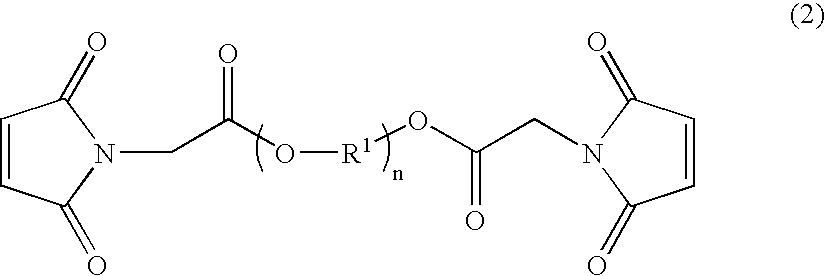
C1=CC(=O)N(CC(O[R1]OC(CN2C(=O)C=CC2=O)=O)=O)C1=O
